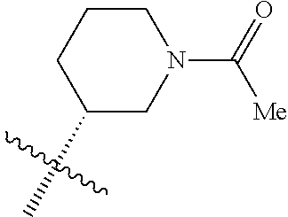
C1N(C(=O)[Me])CCCC1C
